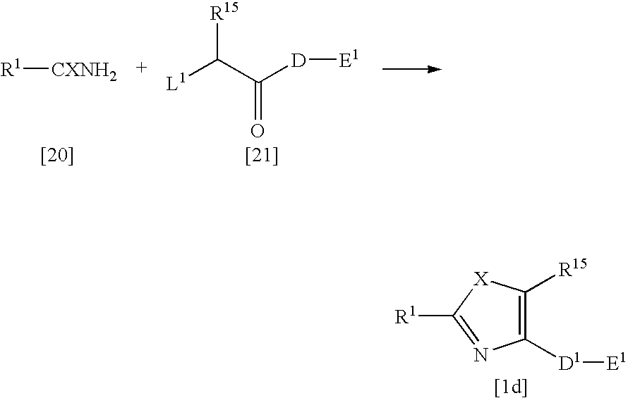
[R1][CXNH2].[L1]C(C([D][E1])=O)[R15].[R1]C1=NC([D1][E1])=C([R15])[X]1
